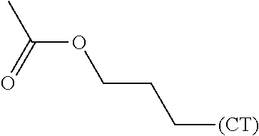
CC(=O)OCCC[(CT)]
